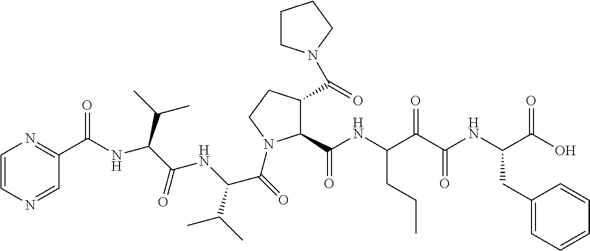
C1=CN=CC(C(=O)NC(C(C)C)C(NC(C(C)C)C(=O)N2C(C(NC(C(C(NC(C(O)=O)CC3=CC=CC=C3)=O)=O)CCC)=O)C(C(=O)N3CCCC3)CC2)=O)=N1
